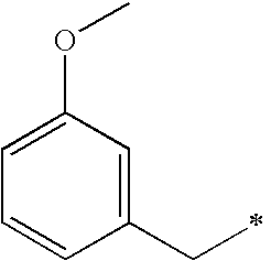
C1=C(OC)C=C(CC)C=C1
